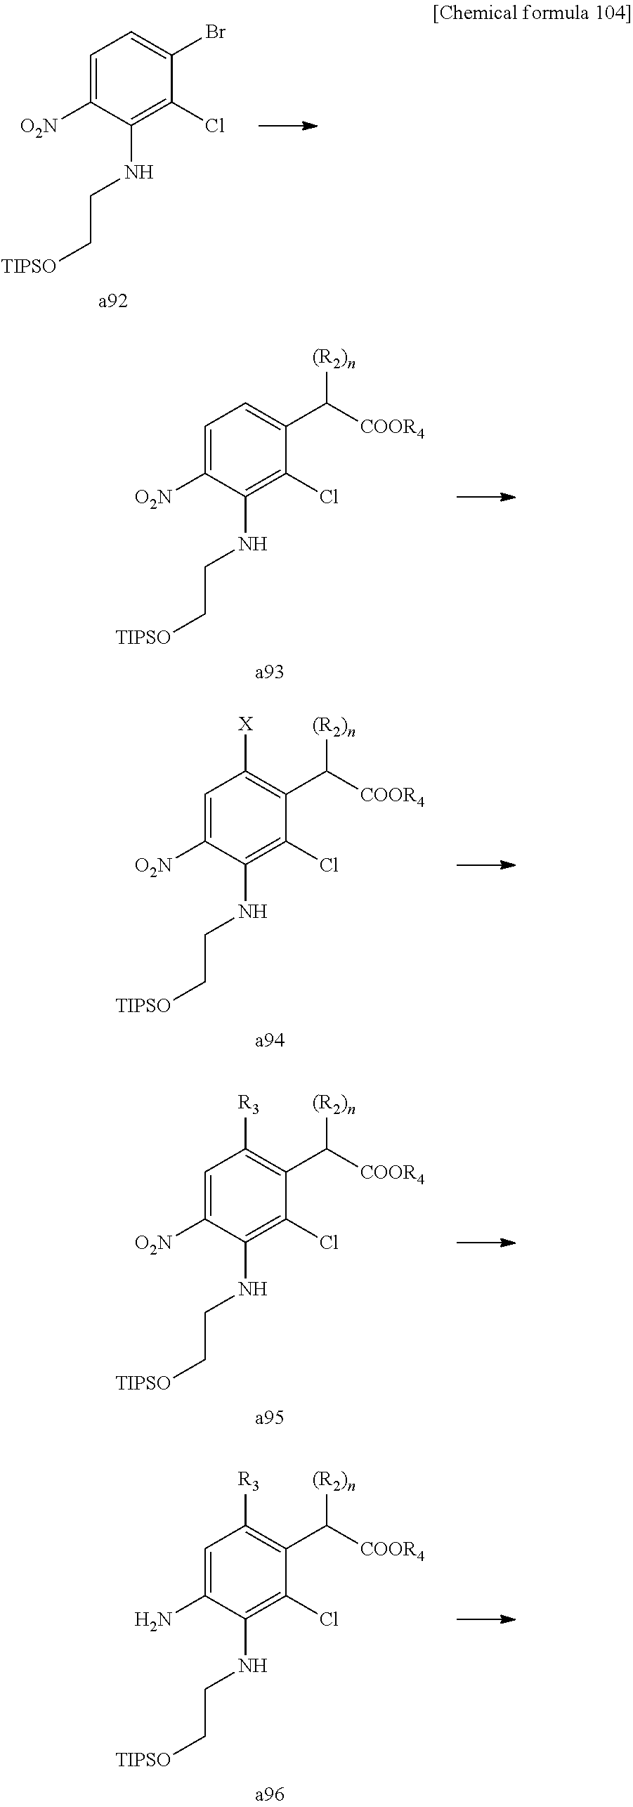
C1=C([O2N])C(NCC[TIPSO])=C(Cl)C(Br)=C1.C1=C([O2N])C(NCC[TIPSO])=C(Cl)C(C([COOR4])[(R2)n])=C1.C1=C([O2N])C(NCC[TIPSO])=C(Cl)C(C([COOR4])[(R2)n])=C1[X].C1=C([O2N])C(NCC[TIPSO])=C(Cl)C(C([COOR4])[(R2)n])=C1[R3].C1=C(N)C(NCC[TIPSO])=C(Cl)C(C([COOR4])[(R2)n])=C1[R3]
